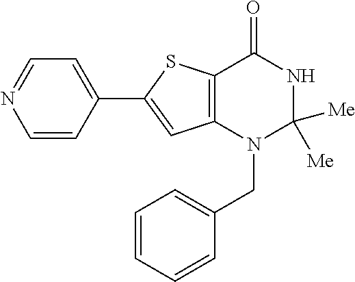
C12=C(N(CC3=CC=CC=C3)C([Me])([Me])NC1=O)C=C(C1=CC=NC=C1)S2
